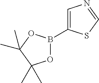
C1=C(B2OC(C)(C)C(C)(C)O2)SC=N1
